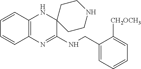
C12=C(N=C(NCC3=CC=CC=C3[CH2OCH3])C3(N1)CCNCC3)C=CC=C2
